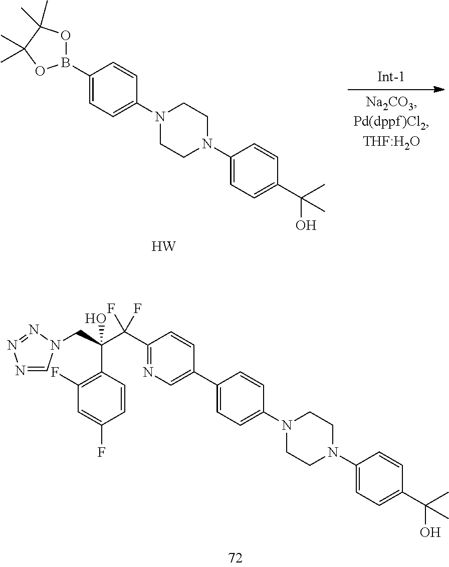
C1CN(C2=CC=C(C(C)(O)C)C=C2)CCN1C1=CC=C(B2OC(C)(C)C(C)(C)O2)C=C1.[W].C1CN(C2=CC=C(C(C)(O)C)C=C2)CCN1C1=CC=C(C2=CN=C(C(C(CN3C=NN=N3)(C3=C(F)C=C(F)C=C3)O)(F)F)C=C2)C=C1
